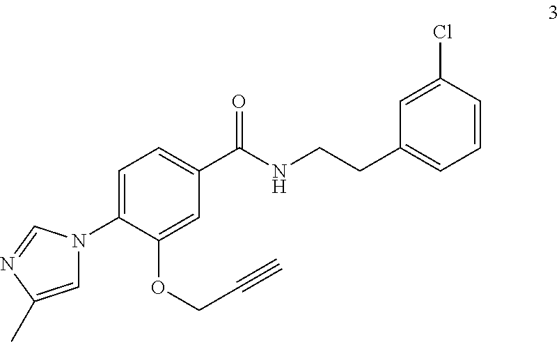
C1=C(C)N=CN1C1=CC=C(C(NCCC2=CC=CC(Cl)=C2)=O)C=C1OCC#C
